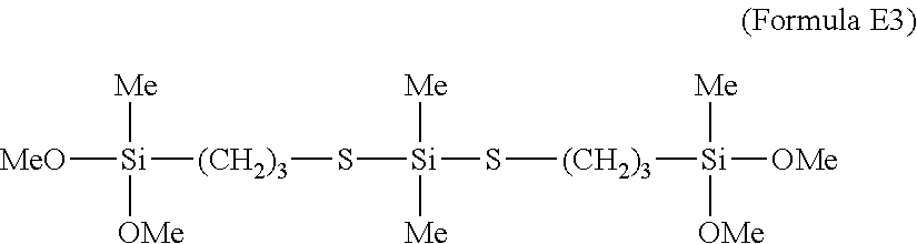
[MeO][Si]([(CH2)3]S[Si](S[(CH2)3][Si]([OMe])([Me])[OMe])([Me])[Me])([Me])[OMe]
